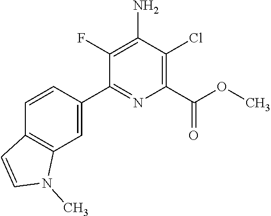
C1(F)=C(N)C(Cl)=C(C(OC)=O)N=C1C1=CC2=C(C=C1)C=CN2C
